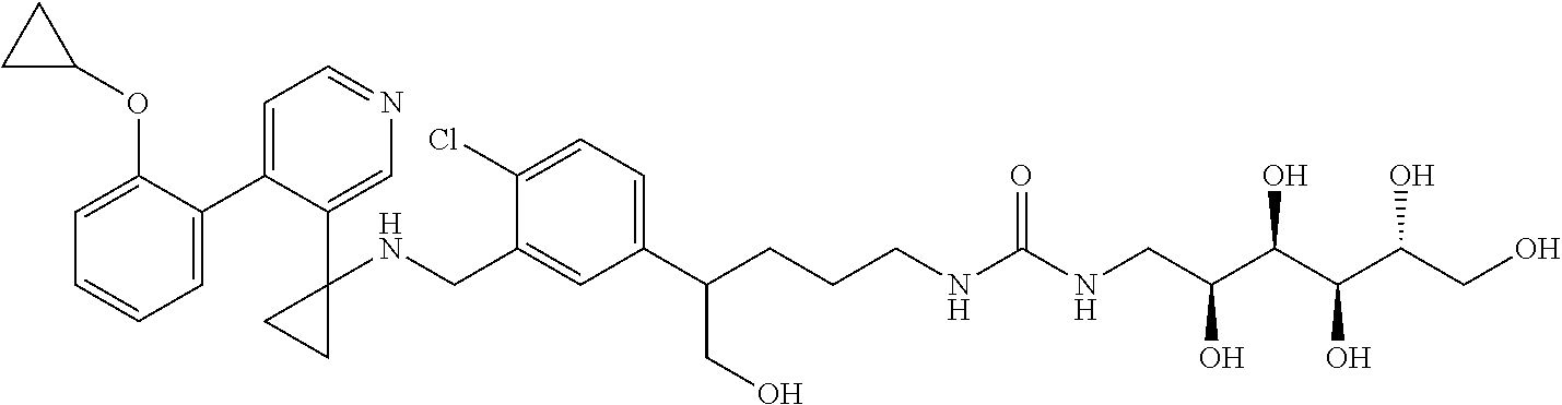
C1=C(C2=CC=NC=C2C2(NCC3=CC(C(CCCNC(NCC(C(C(C(CO)O)O)O)O)=O)CO)=CC=C3Cl)CC2)C(OC2CC2)=CC=C1
